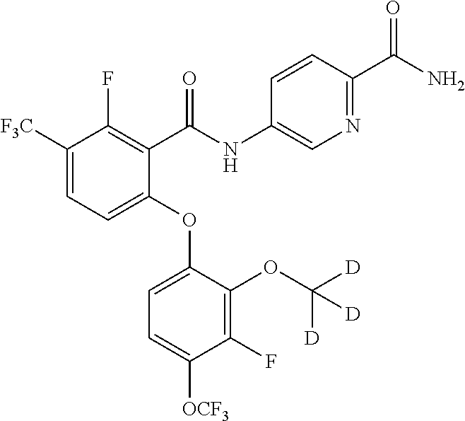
C1([F3C])=CC=C(OC2=CC=C([OCF3])C(F)=C2OC([D])([D])[D])C(C(NC2=CN=C(C(N)=O)C=C2)=O)=C1F
